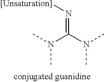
C(=N[[Unsaturation]])(N(C)C)N(C)C
